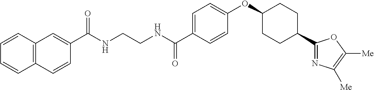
C1(C(NCCNC(C2=CC=C(OC3CCC(C4=NC([Me])=C([Me])O4)CC3)C=C2)=O)=O)=CC2=C(C=C1)C=CC=C2
